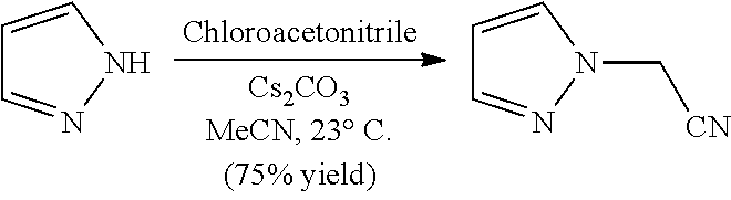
C1=CNN=C1.C1=CN(C[CN])N=C1
